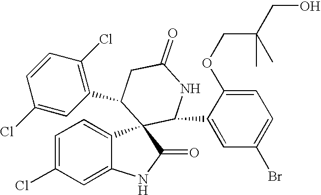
C1=C(Cl)C=C2C(=C1)C1(C(=O)N2)C(C2=CC(Br)=CC=C2OCC(CO)(C)C)NC(=O)CC1C1=C(Cl)C=CC(Cl)=C1
